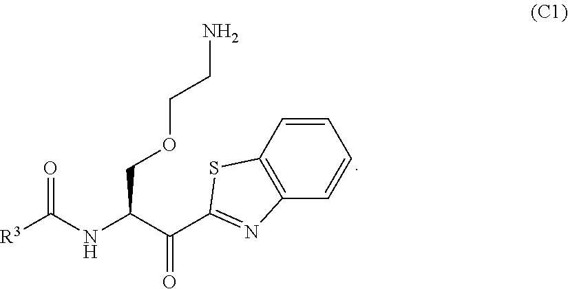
[R3]C(NC(C(C1=NC2=C(S1)C=CC=C2)=O)COCCN)=O
